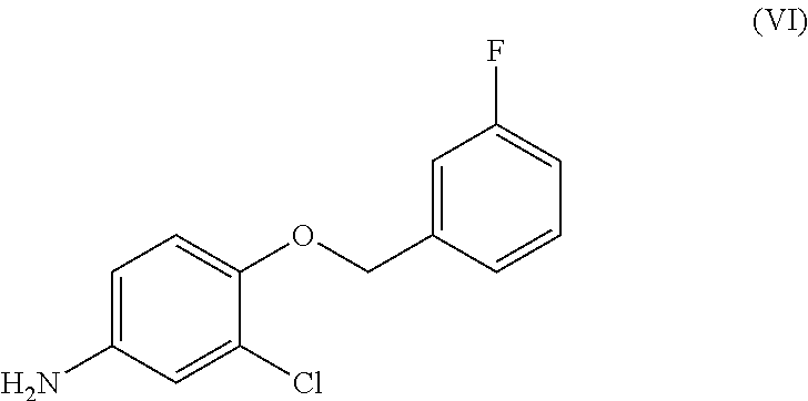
C1=C(COC2=CC=C(N)C=C2Cl)C=CC=C1F
